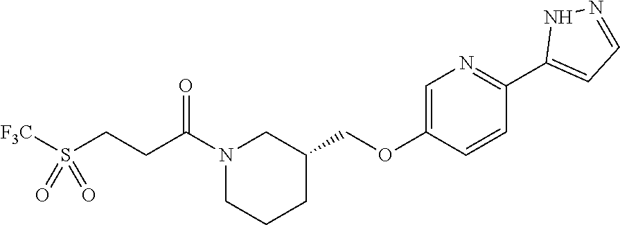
N1(C(CCS([F3C])(=O)=O)=O)CCCC(COC2=CN=C(C3=CC=NN3)C=C2)C1
